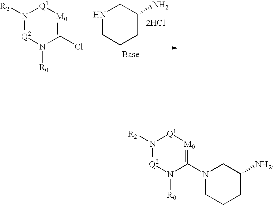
N1CCCC(N)C1.[2HCl].[R2]N1[Q1][M0]=C(Cl)N([R0])[Q2]1.[R2]N1[Q1][M0]=C(N2CCCC([NH2])C2)N([R0])[Q2]1
